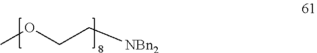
COCC[NBn2]
